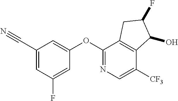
O(C1=NC=C([CF3])C2=C1CC(F)C2O)C1=CC(C#N)=CC(F)=C1
